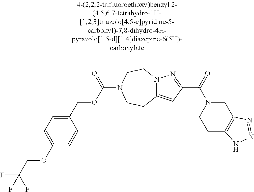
C1(OCC(F)(F)F)=CC=C(COC(=O)N2CCN3C(=CC(C(N4CCC5=C(C4)N=NN5)=O)=N3)CC2)C=C1
